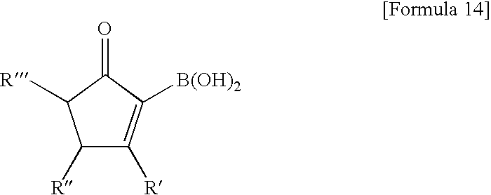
C1([R])C([R])=C([B(OH)2])C(=O)C1[R]
